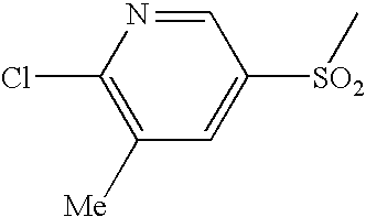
C1=NC(Cl)=C([Me])C=C1[SO2]C
